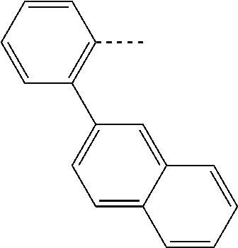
C1=C2C(=CC(C3=C(C)C=CC=C3)=C1)C=CC=C2
